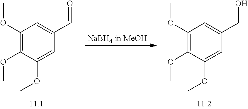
C1(OC)=C(OC)C(OC)=CC(C=O)=C1.C1(OC)=C(OC)C(OC)=CC(CO)=C1
